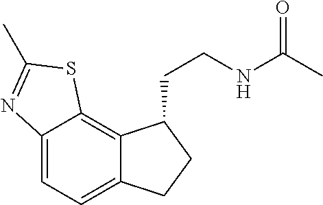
C12=CC=C3C(=C1SC(C)=N2)C(CCNC(C)=O)CC3
